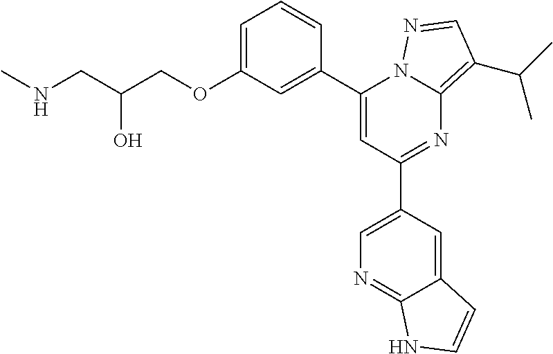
C1=C(OCC(CNC)O)C=C(C2=CC(C3=CN=C4C(=C3)C=CN4)=NC3=C(C(C)C)C=NN23)C=C1
